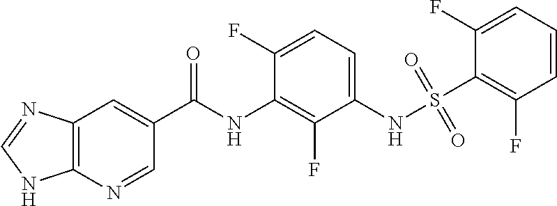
C12=C(N=CC(C(NC3=C(F)C(NS(=O)(=O)C4=C(F)C=CC=C4F)=CC=C3F)=O)=C1)NC=N2
